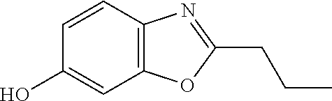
OC1=CC2=C(C=C1)N=C(CCC)O2
